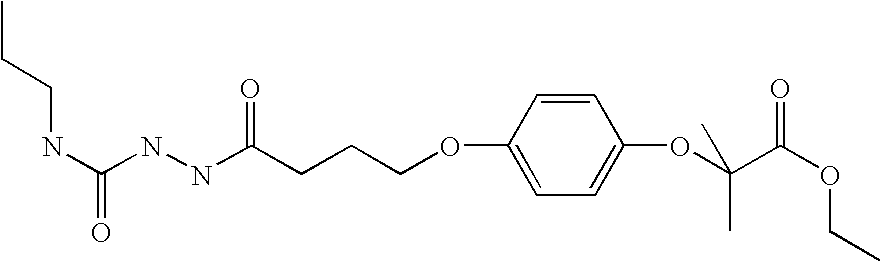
C1=CC(OCCCC(NNC(NCCC)=O)=O)=CC=C1OC(C(OCC)=O)(C)C
